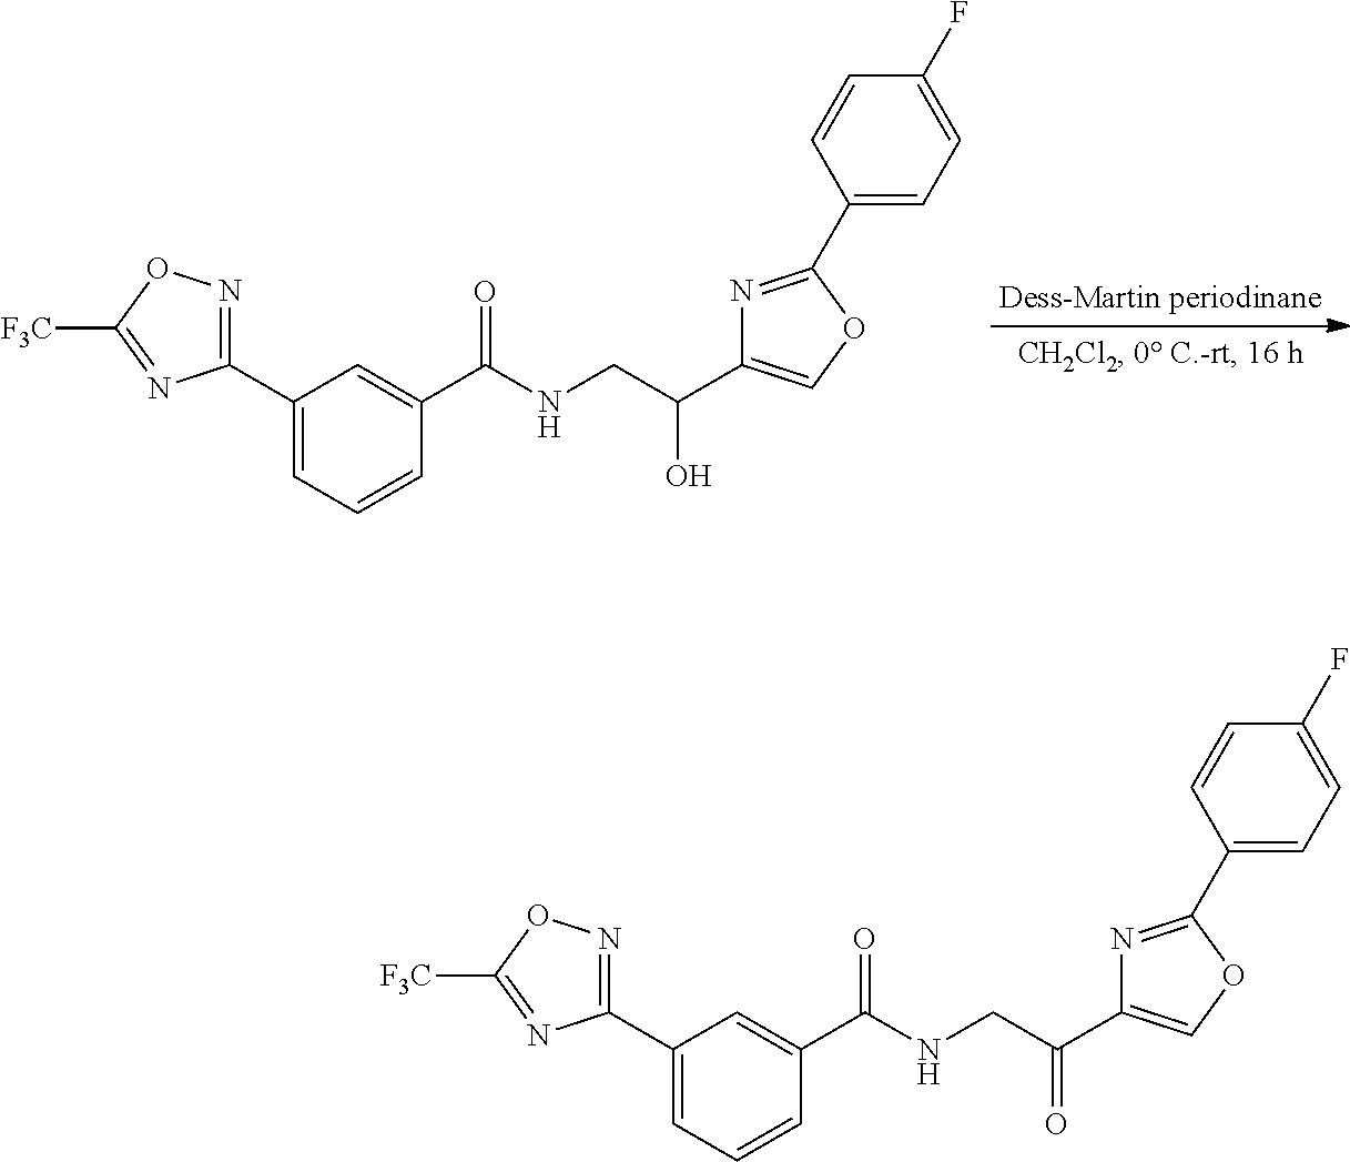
C1(C2=CC=CC(C(=O)NCC(C3=COC(C4=CC=C(F)C=C4)=N3)O)=C2)=NOC([F3C])=N1.C1(C2=CC=CC(C(=O)NCC(C3=COC(C4=CC=C(F)C=C4)=N3)=O)=C2)=NOC([F3C])=N1
